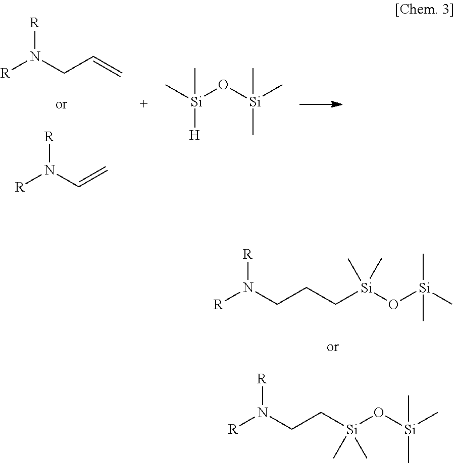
[R]N(CC=C)[R].[R]N(C=C)[R].C[Si]([H])(C)O[Si](C)(C)C.C[Si](C)(CCCN([R])[R])O[Si](C)(C)C.C[Si](C)(CCN([R])[R])O[Si](C)(C)C
